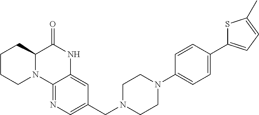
C1CCN2C(C1)C(=O)NC1=CC(CN3CCN(C4=CC=C(C5=CC=C(C)S5)C=C4)CC3)=CN=C21
